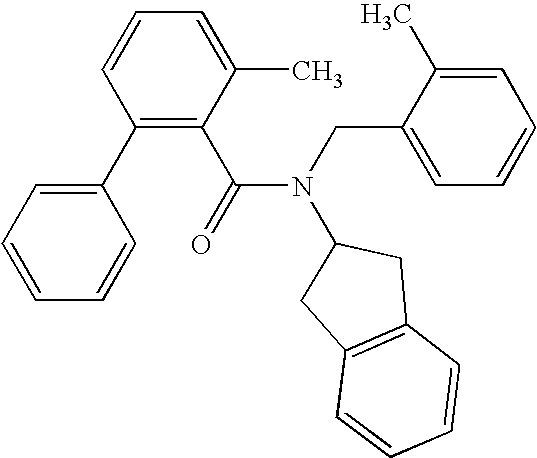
C1(C2=CC=CC=C2)=C(C(N(CC2=CC=CC=C2C)C2CC3=C(C2)C=CC=C3)=O)C(C)=CC=C1
